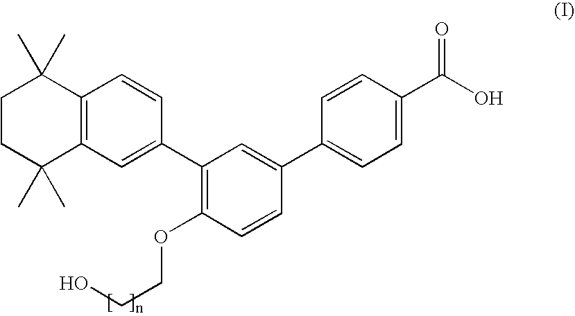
C1CC(C)(C)C2=C(C1(C)C)C=CC(C1=C(OCCO)C=CC(C3=CC=C(C(O)=O)C=C3)=C1)=C2
